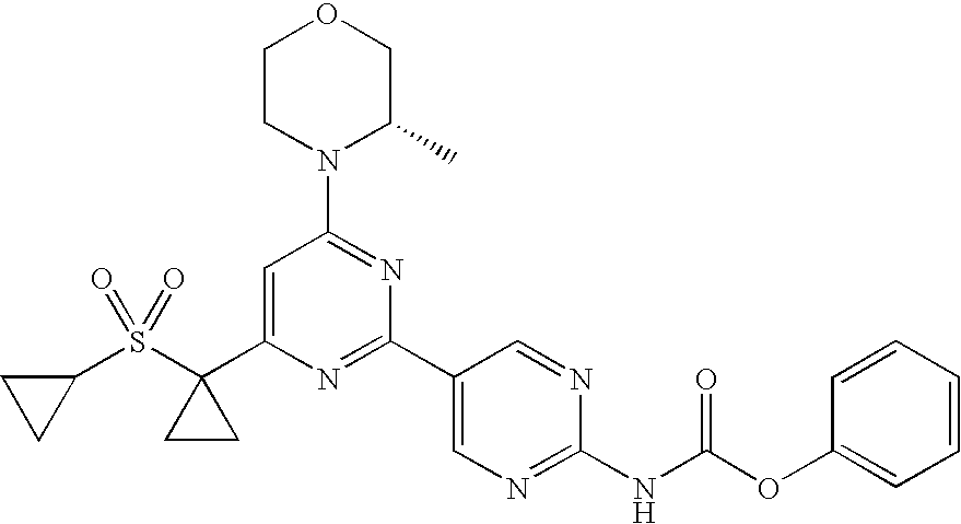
C1(S(C2(C3=CC(N4C(C)COCC4)=NC(C4=CN=C(NC(OC5=CC=CC=C5)=O)N=C4)=N3)CC2)(=O)=O)CC1
